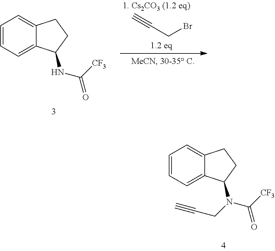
C1=CC=C2C(=C1)CCC2NC([CF3])=O.C(CBr)#C.C1=CC=C2C(=C1)CCC2N(CC#C)C([CF3])=O
